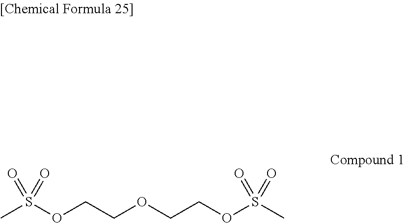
CS(OCCOCCOS(C)(=O)=O)(=O)=O
